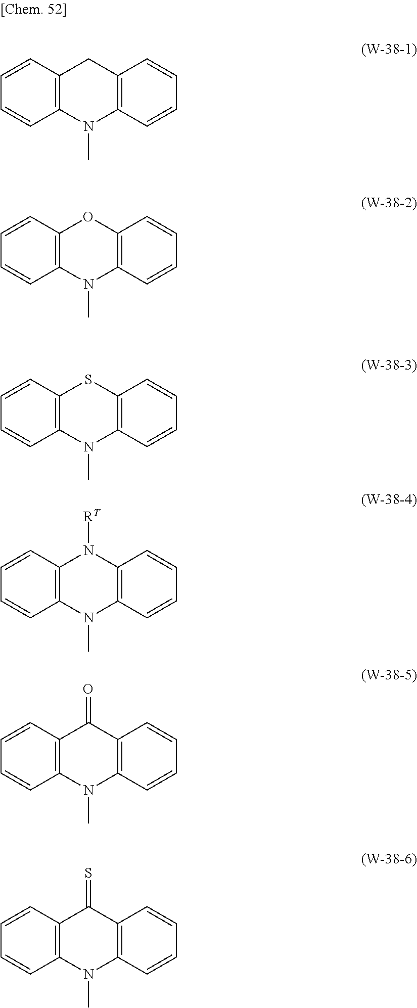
C12=C(C=CC=C1)CC1=C(N2C)C=CC=C1.C12=C(C=CC=C1)OC1=C(N2C)C=CC=C1.C12=C(C=CC=C1)SC1=C(N2C)C=CC=C1.C12=C(C=CC=C1)N([RT])C1=C(N2C)C=CC=C1.C12=C(C=CC=C1)C(=O)C1=C(N2C)C=CC=C1.C12=C(C=CC=C1)C(=S)C1=C(N2C)C=CC=C1
